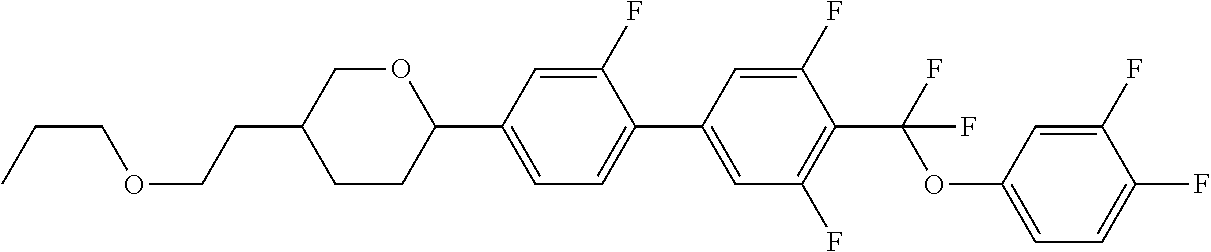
O1CC(CCOCCC)CCC1C1=CC=C(C2=CC(F)=C(C(F)(OC3=CC=C(F)C(F)=C3)F)C(F)=C2)C(F)=C1
